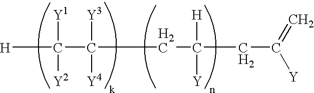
[H]C([Y1])([Y2])C([Y3])([Y4])CC([H])([Y])CC(=C)[Y]
